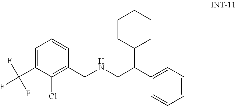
C1=C(C(F)(F)F)C(Cl)=C(CNCC(C2=CC=CC=C2)C2CCCCC2)C=C1
